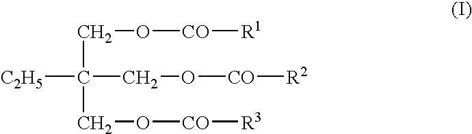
C(C(CO[CO][R2])(CO[CO][R3])[C2H5])O[CO][R1]
